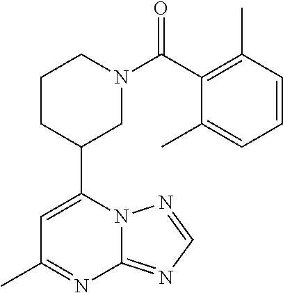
N12C(=NC=N1)N=C(C)C=C2C1CN(C(=O)C2=C(C)C=CC=C2C)CCC1
